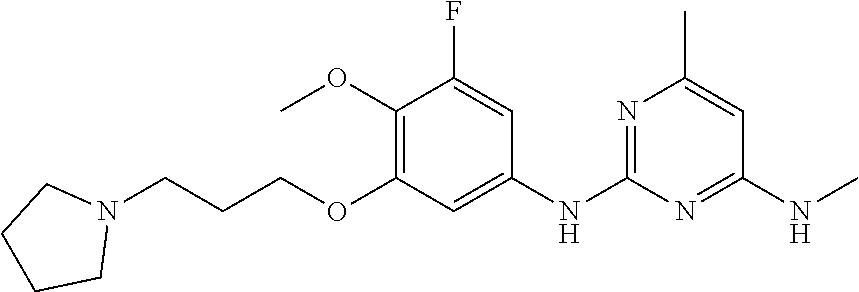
C1(NC)=NC(NC2=CC(OCCCN3CCCC3)=C(OC)C(F)=C2)=NC(C)=C1
